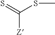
C([Z])(=S)SC
